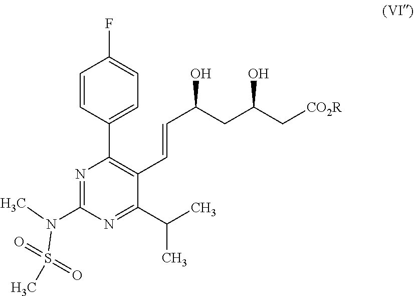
N1=C(N(S(C)(=O)=O)C)N=C(C(C)C)C(C=CC(CC(C[CO2R])O)O)=C1C1=CC=C(F)C=C1
